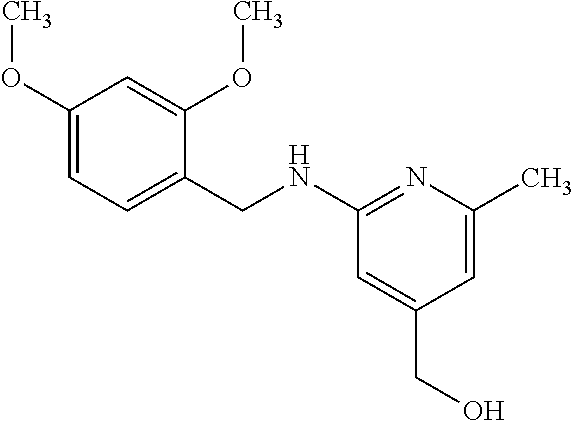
C1=C(CO)C=C(C)N=C1NCC1=CC=C(OC)C=C1OC
